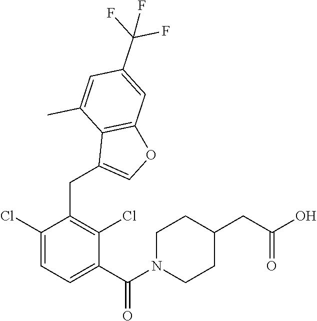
C1(C(N2CCC(CC(O)=O)CC2)=O)=CC=C(Cl)C(CC2=COC3=C2C(C)=CC(C(F)(F)F)=C3)=C1Cl
